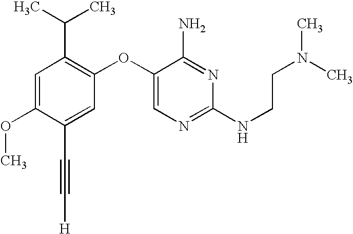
C1=C(OC)C(C#C[H])=CC(OC2=CN=C(NCCN(C)C)N=C2N)=C1C(C)C
